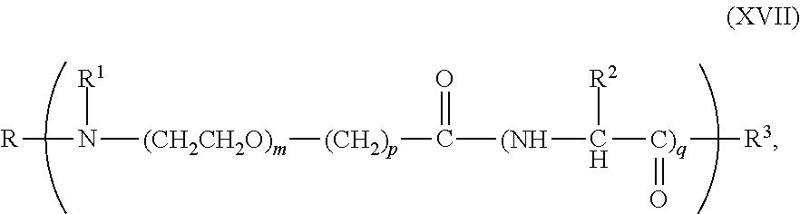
N([R])([R1])[(CH2CH2O)m][(CH2)p]C(=O)[(NH]C([R2])[C)q](=O)[R3]
